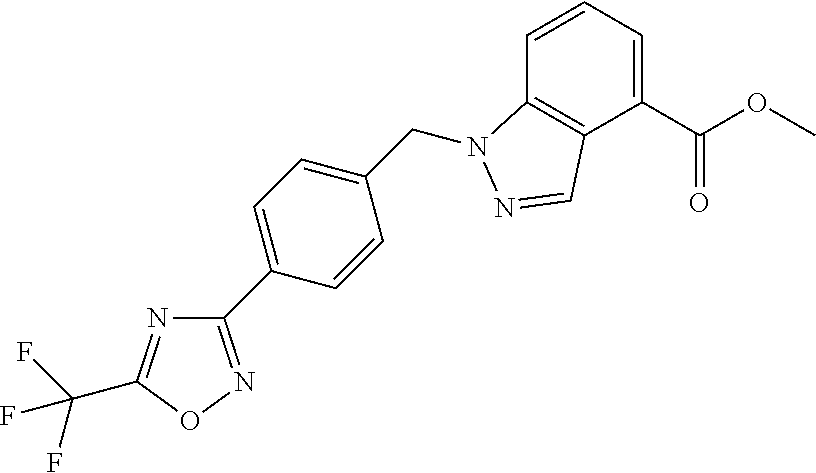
C1(C(OC)=O)=CC=CC2=C1C=NN2CC1=CC=C(C2=NOC(C(F)(F)F)=N2)C=C1
